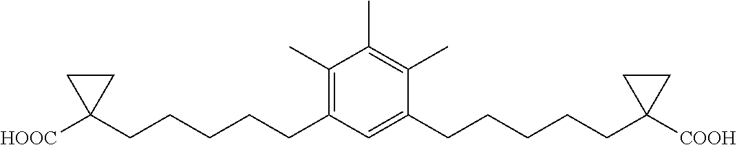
C1(C)=C(CCCCCC2([HOOC])CC2)C=C(CCCCCC2([COOH])CC2)C(C)=C1C
